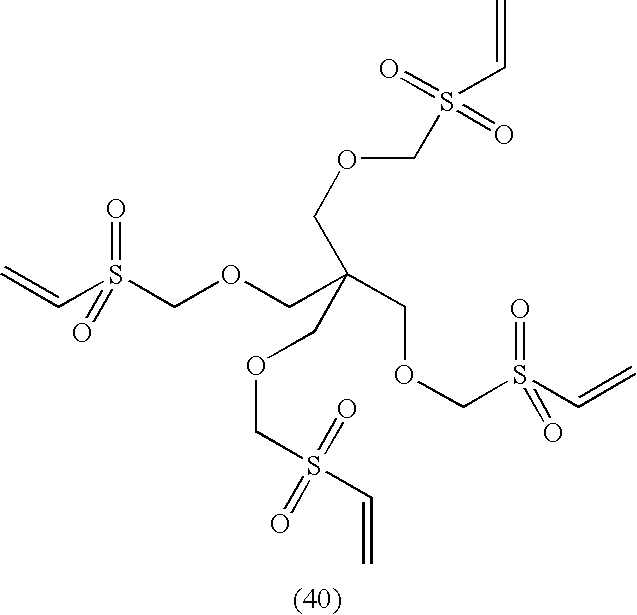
C=CS(COCC(COCS(C=C)(=O)=O)(COCS(C=C)(=O)=O)COCS(C=C)(=O)=O)(=O)=O
